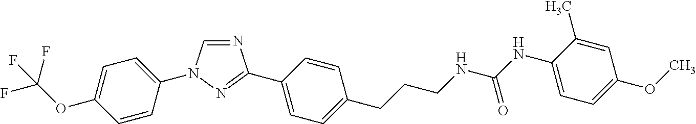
C1=C(OC(F)(F)F)C=CC(N2C=NC(C3=CC=C(CCCNC(NC4=CC=C(OC)C=C4C)=O)C=C3)=N2)=C1
